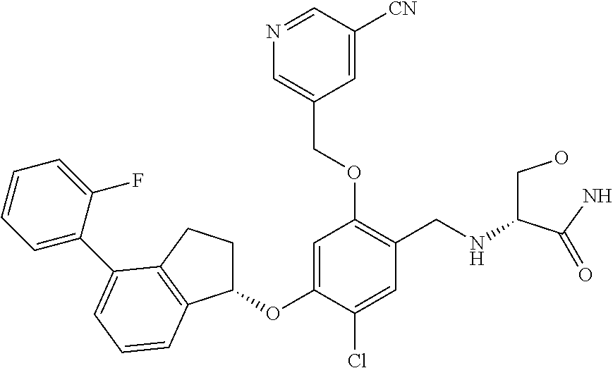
C1(OC2=CC(OCC3=CN=CC([CN])=C3)=C(CNC(CO)C(N)=O)C=C2Cl)CCC2=C1C=CC=C2C1=CC=CC=C1F
